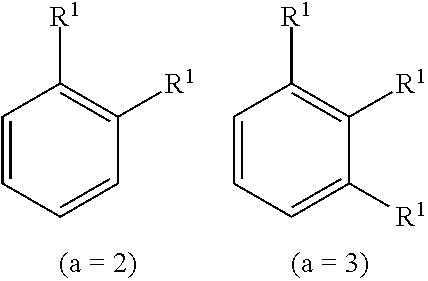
C1=CC=CC([R1])=C1[R1].C1=CC=C([R1])C([R1])=C1[R1]
